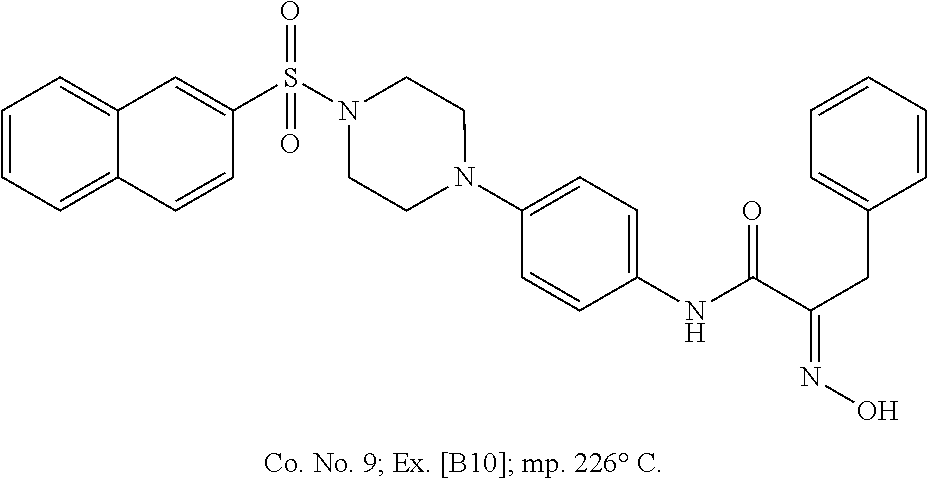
C1=C(NC(C(CC2=CC=CC=C2)=NO)=O)C=CC(N2CCN(S(C3=CC4=CC=CC=C4C=C3)(=O)=O)CC2)=C1
